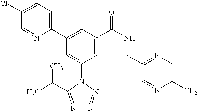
C1(C2=CC(C(NCC3=NC=C(C)N=C3)=O)=CC(N3C(C(C)C)=NN=N3)=C2)=CC=C(Cl)C=N1
